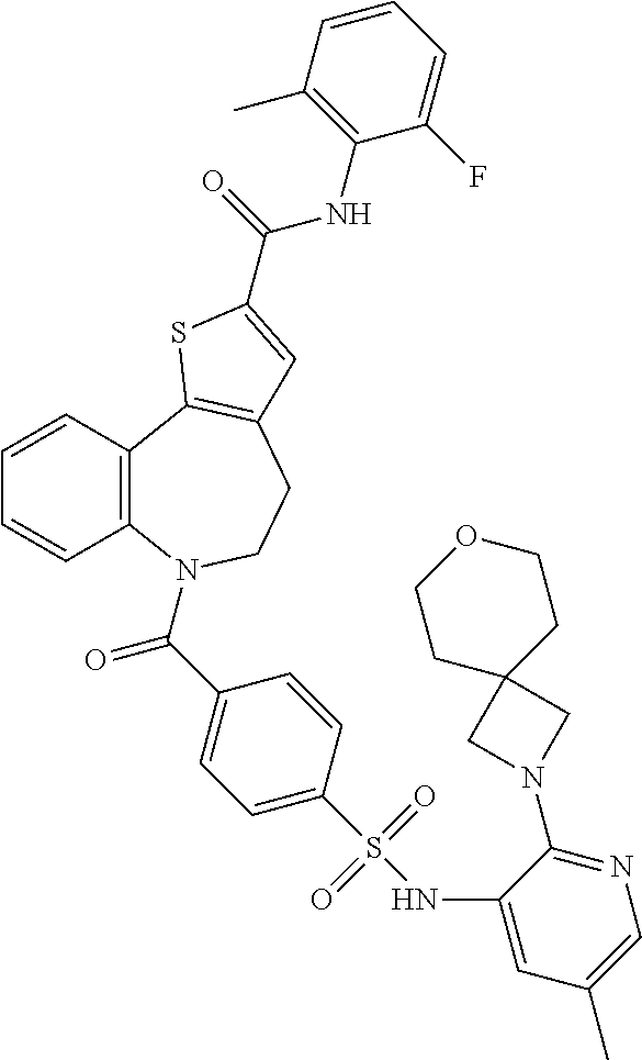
C1=CC2=C(C=C1)N(C(C1=CC=C(S(NC3=CC(C)=CN=C3N3CC4(C3)CCOCC4)(=O)=O)C=C1)=O)CCC1=C2SC(C(NC2=C(C)C=CC=C2F)=O)=C1
